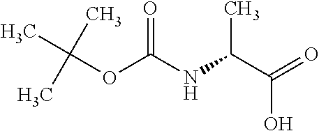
O=C(NC(C(=O)O)C)OC(C)(C)C
